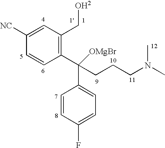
C1([NC])=CC(C[OH2])=C(C(C2=CC=C(F)C=C2)([OMgBr])CCCN(C)C)C=C1
